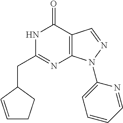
C1(CC2=NC3=C(C(=O)N2)C=NN3C2=CC=CC=N2)C=CCC1
